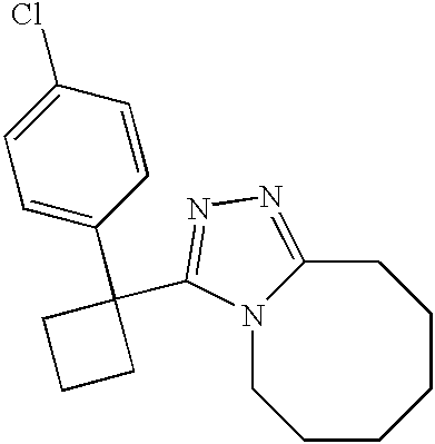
C1=C(C2(C3=NN=C4CCCCCCN43)CCC2)C=CC(Cl)=C1
